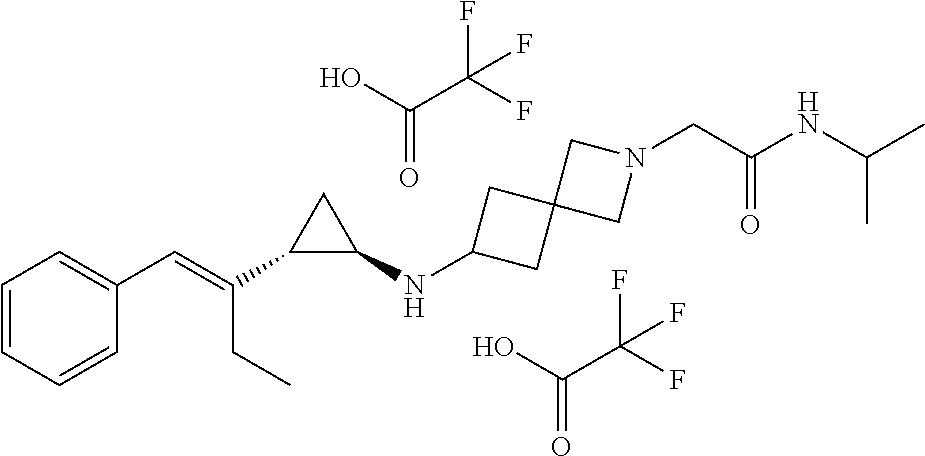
C1=CC=CC(C=C(C2C(NC3CC4(C3)CN(CC(NC(C)C)=O)C4)C2)CC)=C1.C(=O)(O)C(F)(F)F.C(=O)(O)C(F)(F)F
